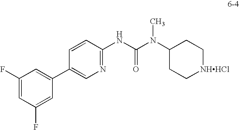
C1(F)=CC(F)=CC(C2=CN=C(NC(N(C3CC[NHHCl]CC3)C)=O)C=C2)=C1
